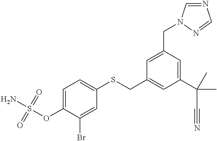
C1=C(OS(N)(=O)=O)C(Br)=CC(SCC2=CC(C(C#N)(C)C)=CC(CN3C=NC=N3)=C2)=C1
